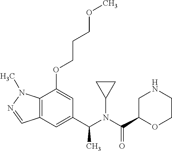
C12=C(C=C(C(N(C(C3OCCNC3)=O)C3CC3)C)C=C1OCCCOC)C=NN2C
